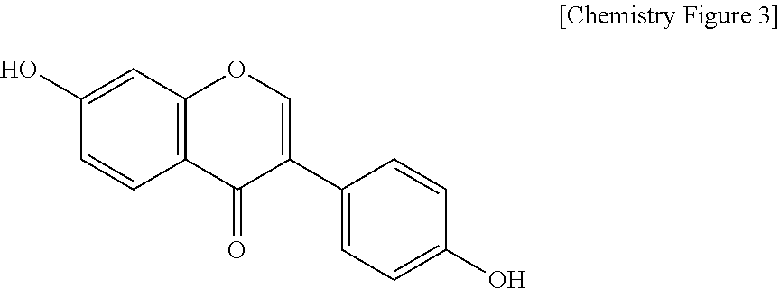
C1=CC2=C(C=C1O)OC=C(C1=CC=C(O)C=C1)C2=O
